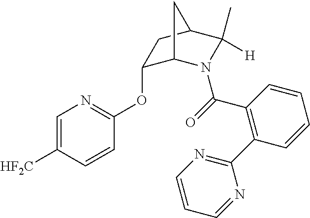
C1=C([HF2C])C=CC(OC2C3N(C(=O)C4=C(C5=NC=CC=N5)C=CC=C4)C([H])(C)C(C2)C3)=N1
